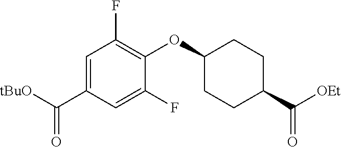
C1=C(C([tBuO])=O)C=C(F)C(OC2CCC(C([OEt])=O)CC2)=C1F
